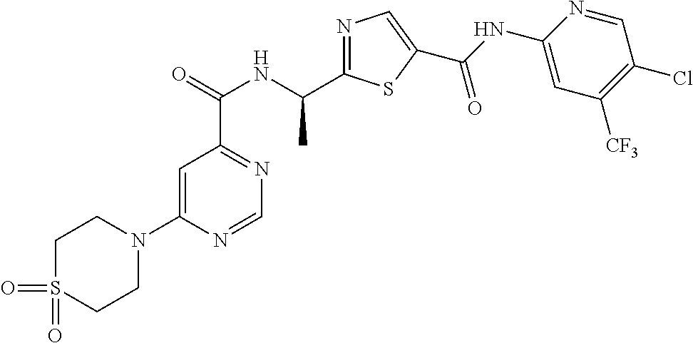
C1=C(N2CCS(=O)(=O)CC2)N=CN=C1C(=O)NC(C1=NC=C(C(NC2=CC([CF3])=C(Cl)C=N2)=O)S1)C
